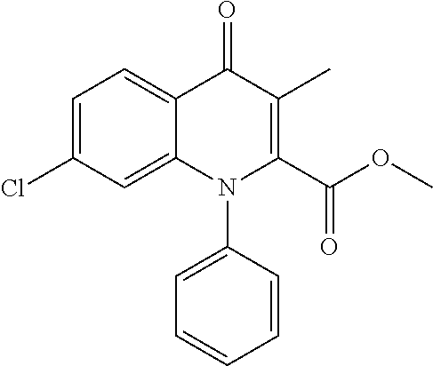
C1=C(Cl)C=C2C(=C1)C(=O)C(C)=C(C(OC)=O)N2C1=CC=CC=C1
